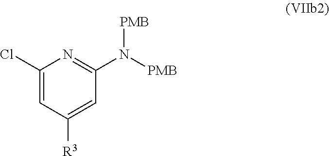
C1=C(Cl)N=C(N([PMB])[PMB])C=C1[R3]
